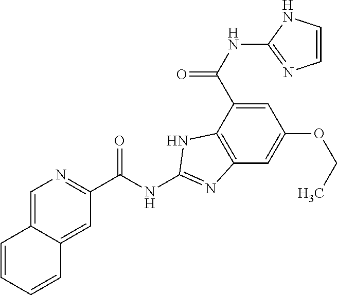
C12=CN=C(C(NC3=NC4=C(C(C(NC5=NC=CN5)=O)=CC(OCC)=C4)N3)=O)C=C1C=CC=C2
